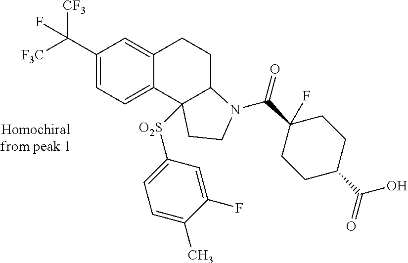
C1(C([F3C])([CF3])F)=CC=C2C(=C1)CCC1N(C(=O)C3(F)CCC(C(=O)O)CC3)CCC21[O2S]C1=CC=C(C)C(F)=C1
